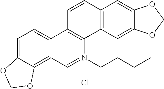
C1=C2C(=C3C(=C1)C1=C(N(CCCC)=C3)C3=C(C=C1)C=C1C(=C3)OCO1)OCO2.[Cl-]
